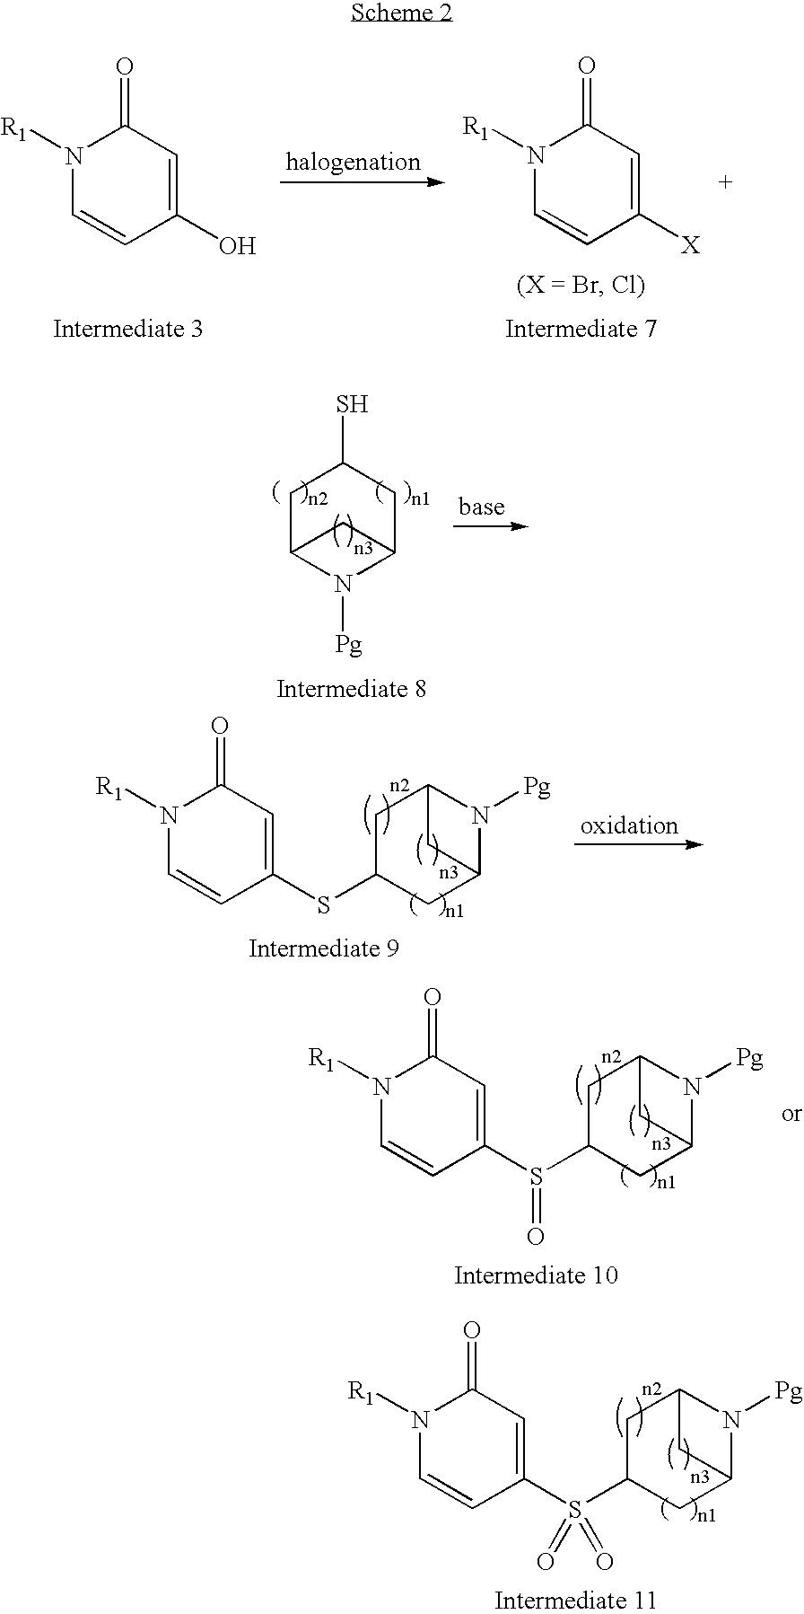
C1(O)=CC(=O)N([R1])C=C1.C1([X])=CC(=O)N([R1])C=C1.C1C2N([Pg])C(CC1S)C2.C1(SC2CC3N([Pg])C(C2)C3)=CC(=O)N([R1])C=C1.C1(S(C2CC3N([Pg])C(C2)C3)=O)=CC(=O)N([R1])C=C1.C1(S(C2CC3N([Pg])C(C2)C3)(=O)=O)=CC(=O)N([R1])C=C1
